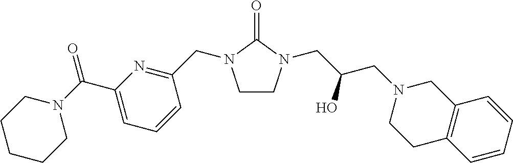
C1CN(CC(CN2CCC3=C(C2)C=CC=C3)O)C(=O)N1CC1=NC(C(N2CCCCC2)=O)=CC=C1
